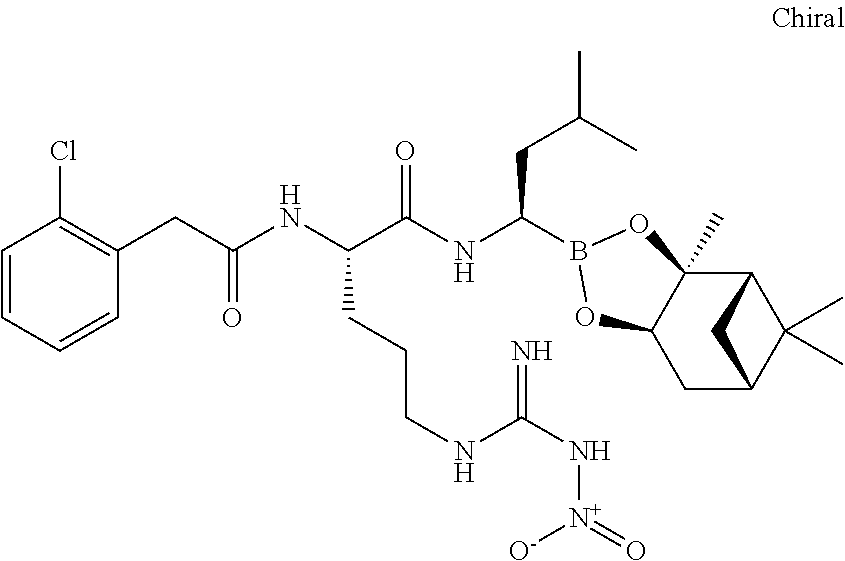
C12C3(C)C(CC(C1(C)C)C2)OB(C(NC(C(NC(CC1=C(Cl)C=CC=C1)=O)CCCNC(N[N+]([O-])=O)=N)=O)CC(C)C)O3
